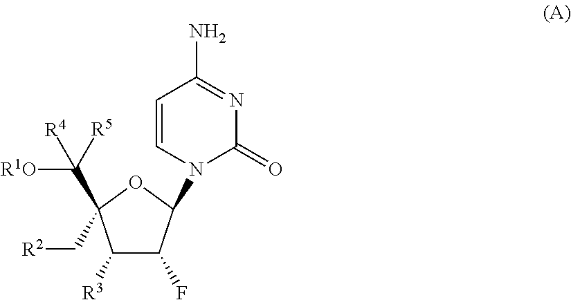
C1([R3])C(F)C(N2C=CC(N)=NC2=O)OC1(C([R1O])([R5])[R4])C[R2]
